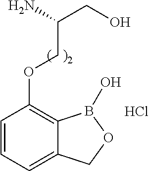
C1=CC=C2C(=C1OCC(CO)N)B(O)OC2.Cl
